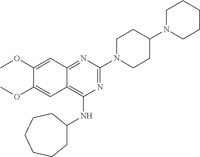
C12=NC(N3CCC(N4CCCCC4)CC3)=NC(NC3CCCCCC3)=C1C=C(OC)C(OC)=C2
